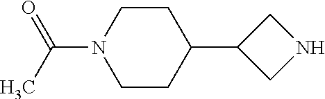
C1CC(C2CNC2)CCN1C(C)=O
